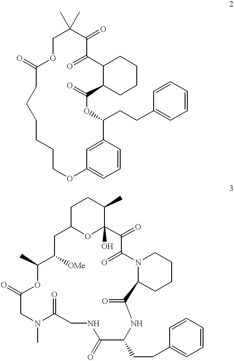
C1C(C)(C)C(=O)C(=O)C2C(CCCC2)C(=O)OC(CCC2=CC=CC=C2)C2=CC(=CC=C2)OCCCCCCC(=O)O1.C1C2OC(O)(C(C)C1)C(=O)C(=O)N1C(CCCC1)C(=O)NC(CCC1=CC=CC=C1)C(=O)NCC(=O)N(C)CC(=O)OC(C)C([OMe])C2
